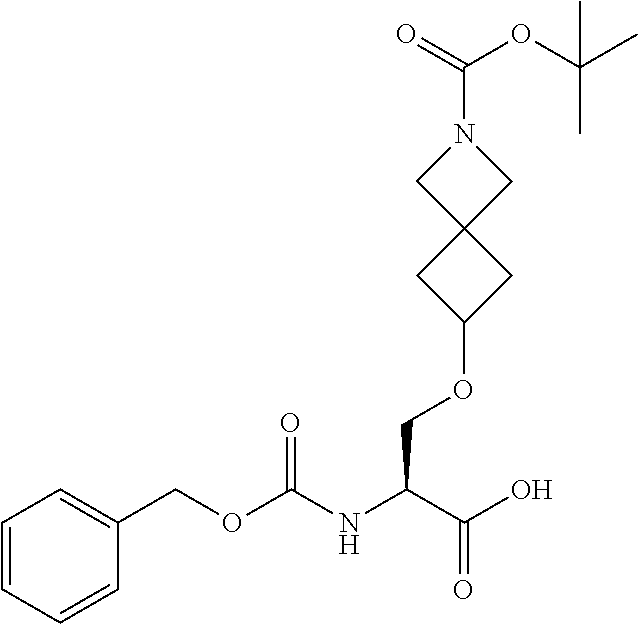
C1(COC(NC(C(O)=O)COC2CC3(C2)CN(C(=O)OC(C)(C)C)C3)=O)=CC=CC=C1
